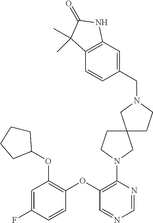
C1(OC2=C(OC3CCCC3)C=C(F)C=C2)=C(N2CCC3(C2)CCN(CC2=CC4=C(C=C2)C(C)(C)C(=O)N4)C3)N=CN=C1
